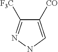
C1([F3C])=NNC=C1[CO]
